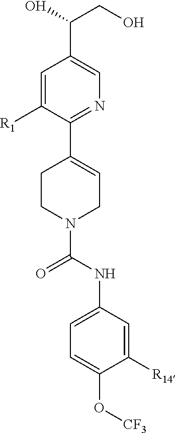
C(O)(CO)C1=CN=C(C2=CCN(C(NC3=CC=C(O[CF3])C([R14])=C3)=O)CC2)C([R1])=C1
